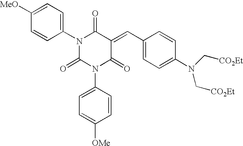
C1(N2C(=O)N(C3=CC=C([OMe])C=C3)C(=O)C(=CC3=CC=C(N(C[CO2Et])C[CO2Et])C=C3)C2=O)=CC=C([MeO])C=C1
